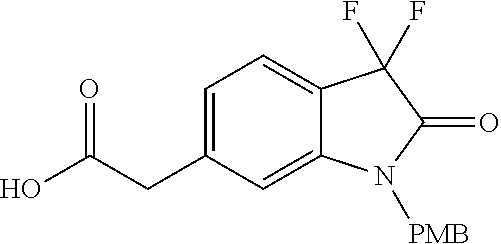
C1=C(CC(=O)O)C=C2C(=C1)C(F)(F)C(=O)N2[PMB]
